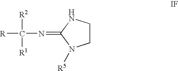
C1CNC(=NC([R2])([R1])[R])N1[R5]
